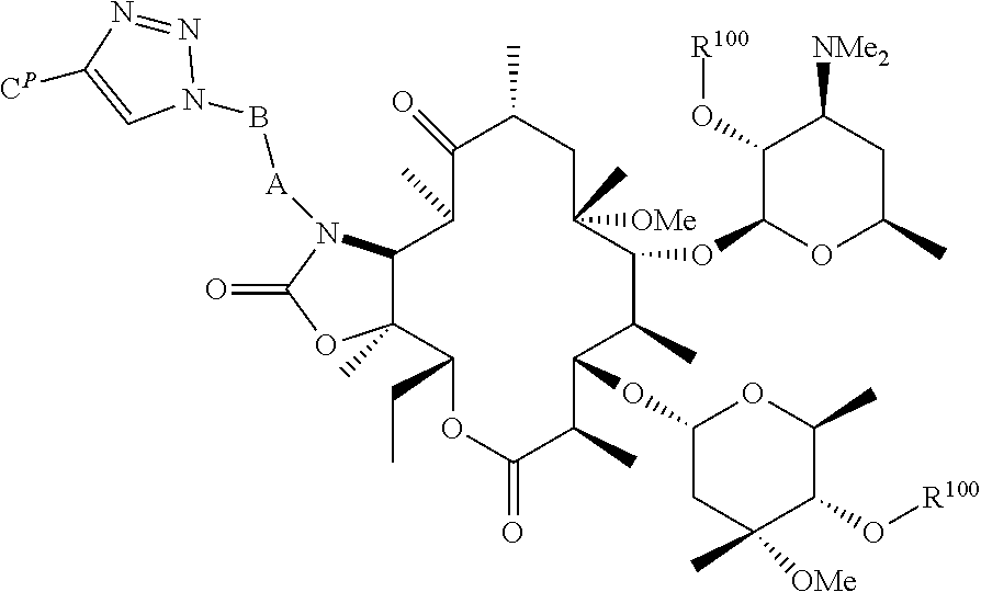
C1(=O)C(C)C2C(C)(C(CC)OC(=O)C(C)C(OC3CC([OMe])(C)C(O[R100])C(C)O3)C(C)C(OC3OC(C)CC([NMe2])C3O[R100])C([OMe])(C)CC1C)OC(=O)N2[A]BN1N=NC([CP])=C1
